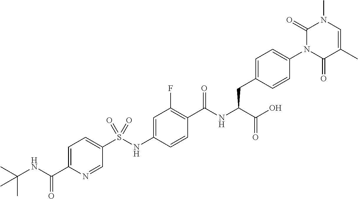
C1=C(C)C(=O)N(C2=CC=C(CC(C(=O)O)NC(=O)C3=C(F)C=C(NS(C4=CC=C(C(NC(C)(C)C)=O)N=C4)(=O)=O)C=C3)C=C2)C(=O)N1C
